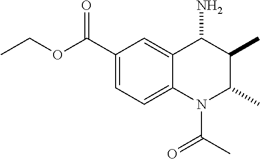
C1(C(OCC)=O)=CC=C2C(=C1)C(N)C(C)C(C)N2C(C)=O
